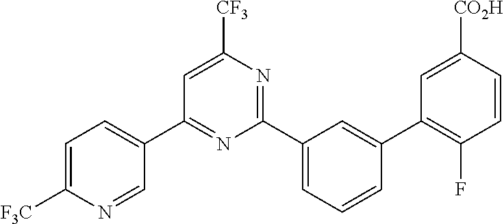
C1(C2=CC=C([F3C])N=C2)=NC(C2=CC=CC(C3=C(F)C=CC([CO2H])=C3)=C2)=NC([CF3])=C1
